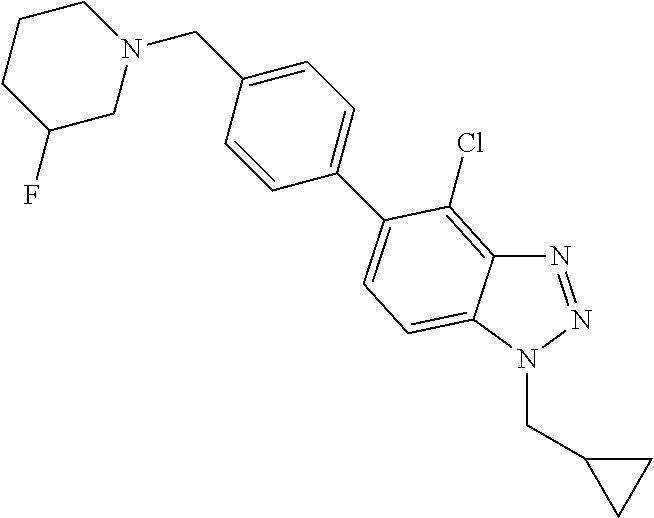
N1=NN(CC2CC2)C2=CC=C(C3=CC=C(CN4CCCC(F)C4)C=C3)C(Cl)=C12
